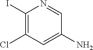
C1(I)=C(Cl)C=C(N)C=N1
